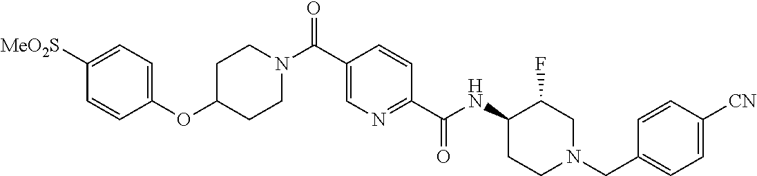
C1=CC(OC2CCN(C(C3=CN=C(C(NC4C(F)CN(CC5=CC=C([CN])C=C5)CC4)=O)C=C3)=O)CC2)=CC=C1[MeO2S]
